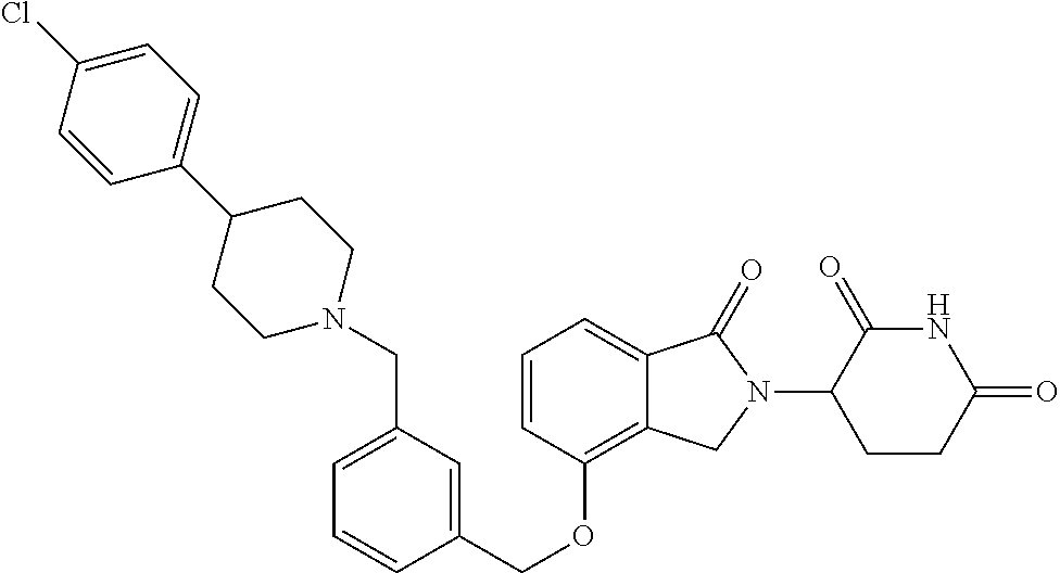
C(OC1=C2C(=CC=C1)C(=O)N(C1C(=O)NC(=O)CC1)C2)C1=CC(CN2CCC(C3=CC=C(Cl)C=C3)CC2)=CC=C1
